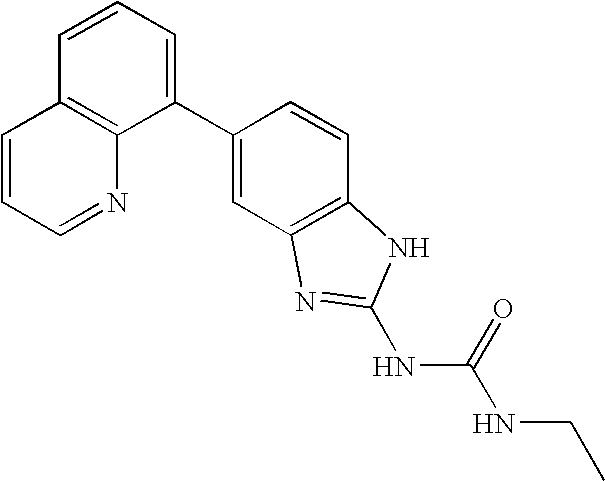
C1=CC2=C(C(C3=CC4=C(C=C3)NC(NC(=O)NCC)=N4)=C1)N=CC=C2
